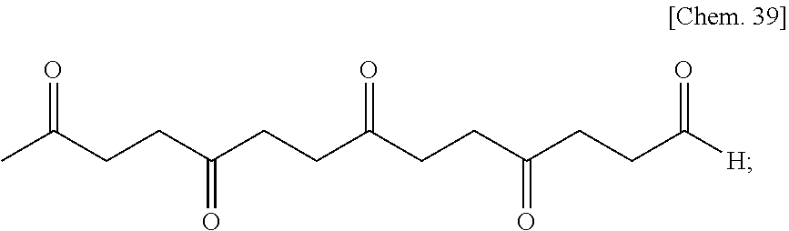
CC(CCC(CCC(CCC(CCC([H])=O)=O)=O)=O)=O
